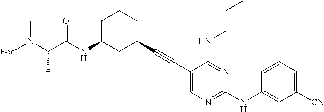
C1(C#CC2CCCC(NC(=O)C(N(C)[Boc])C)C2)=CN=C(NC2=CC([CN])=CC=C2)N=C1NCCC
